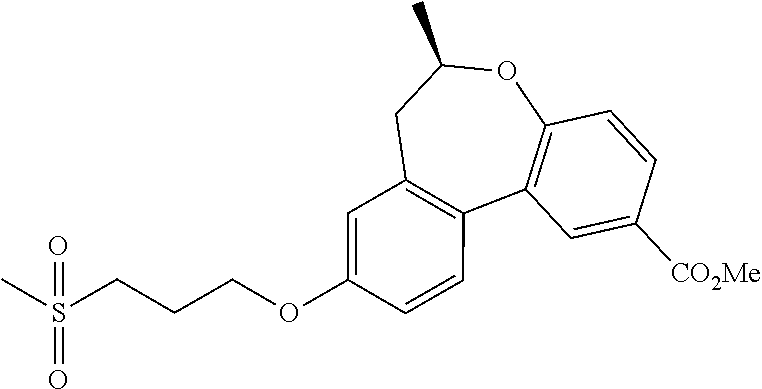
C12=C(CC(C)OC3=C1C=C([CO2Me])C=C3)C=C(OCCCS(C)(=O)=O)C=C2
